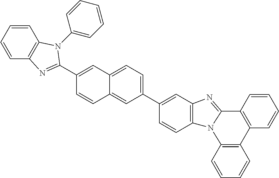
C1=CC2=C(C=C1)N1C(=NC3=C1C=CC(C1=CC=C4C(=C1)C=CC(C1=NC5=C(C=CC=C5)N1C1=CC=CC=C1)=C4)=C3)C1=C2C=CC=C1
